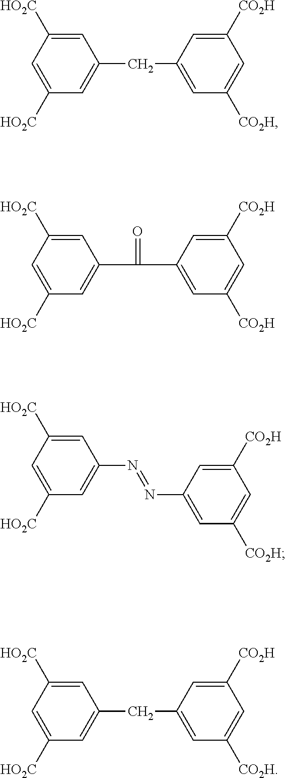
C1=C([HO2C])C=C(CC2=CC([CO2H])=CC([CO2H])=C2)C=C1[HO2C].C1=C([HO2C])C=C(C(C2=CC([CO2H])=CC([CO2H])=C2)=O)C=C1[HO2C].C1=C([HO2C])C=C(N=NC2=CC([CO2H])=CC([CO2H])=C2)C=C1[HO2C].C1=C([HO2C])C=C(CC2=CC([CO2H])=CC([CO2H])=C2)C=C1[HO2C]
